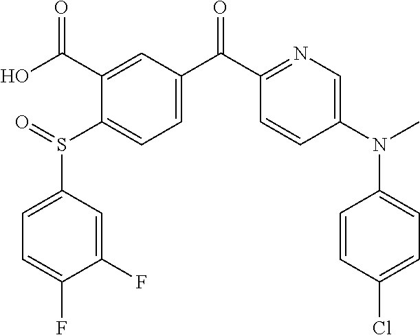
C1=C(S(C2=CC=C(C(C3=NC=C(N(C4=CC=C(Cl)C=C4)C)C=C3)=O)C=C2C(O)=O)=O)C=C(F)C(F)=C1
